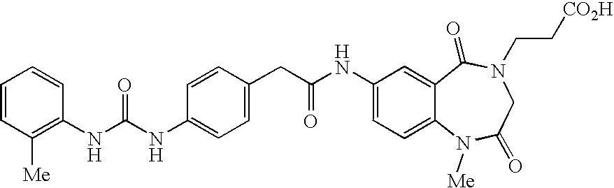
C(NC1=CC=C2C(=C1)C(=O)N(CC[CO2H])CC(=O)N2[Me])(=O)CC1=CC=C(NC(=O)NC2=C([Me])C=CC=C2)C=C1
